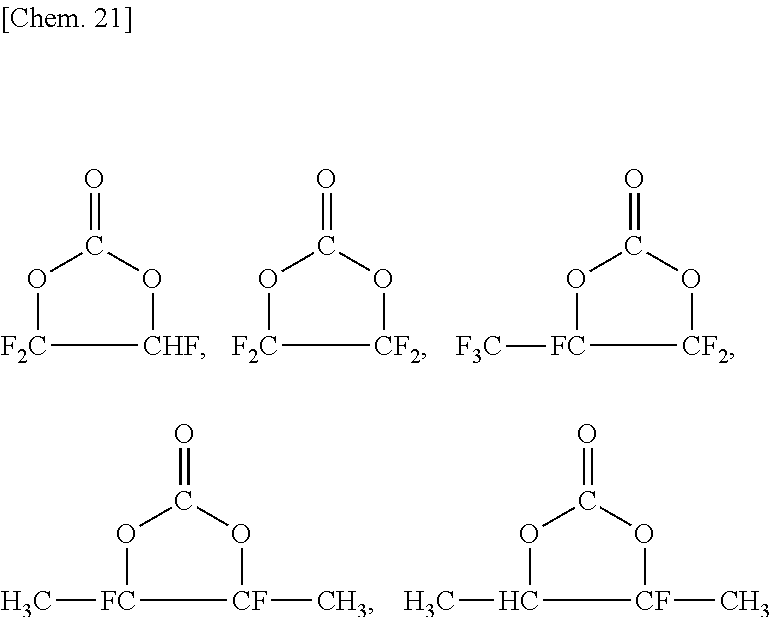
O=C1O[CHF][F2C]O1.O=C1O[CF2][F2C]O1.O=C1O[CF2][FC]([F3C])O1.O=C1O[CF](C)[FC](C)O1.O=C1O[CF](C)C(C)O1
